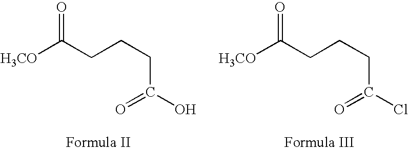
[H3CO]C(CCCC(=O)O)=O.[H3CO]C(CCCC(=O)Cl)=O
